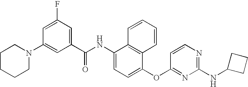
N1(C2=CC(C(NC3=CC=C(OC4=NC(NC5CCC5)=NC=C4)C4=C3C=CC=C4)=O)=CC(F)=C2)CCCCC1
